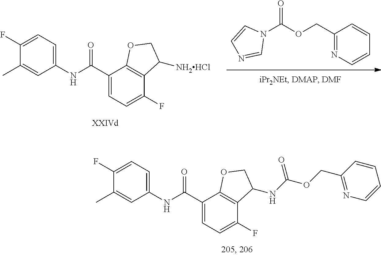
C1(C)=CC(NC(C2=CC=C(F)C3=C2OCC3NC(OCC2=NC=CC=C2)=O)=O)=CC=C1F.N1(C(OCC2=NC=CC=C2)=O)C=CN=C1.C1(C)=CC(NC(C2=CC=C(F)C3=C2OCC3[NH2HCl])=O)=CC=C1F
